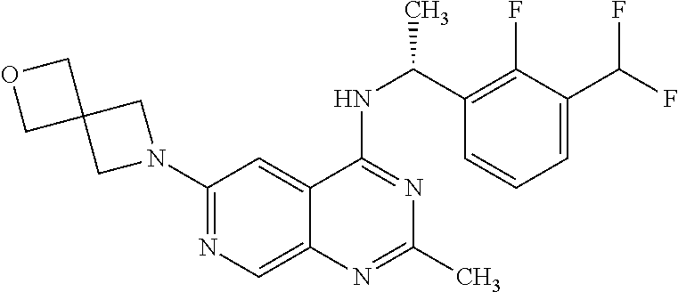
N1(C2=NC=C3C(=C2)C(NC(C2=C(F)C(C(F)F)=CC=C2)C)=NC(C)=N3)CC2(C1)COC2
